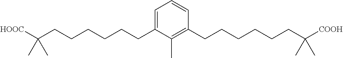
C1=C(CCCCCCC([HOOC])(C)C)C(C)=C(CCCCCCC([COOH])(C)C)C=C1
